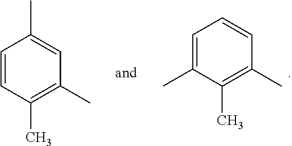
C1=C(C)C(C)=C(C)C=C1.C1=CC(C)=C(C)C=C1C
